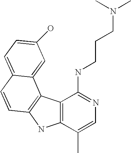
C12=C(C(C)=CN=C1NCCCN(C)C)NC1=C2C2=CC(O)=CC=C2C=C1
